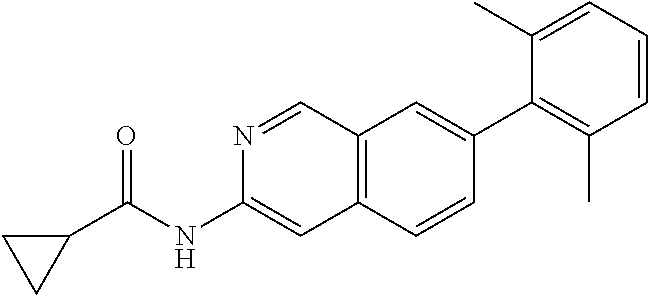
N1=CC2=C(C=C1NC(C1CC1)=O)C=CC(C1=C(C)C=CC=C1C)=C2
